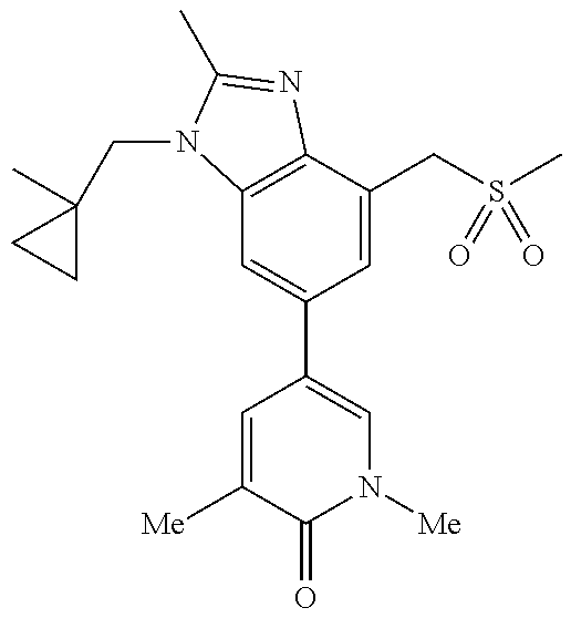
C12=C(C(CS(C)(=O)=O)=CC(C3=CN([Me])C(=O)C([Me])=C3)=C1)N=C(C)N2CC1(C)CC1
